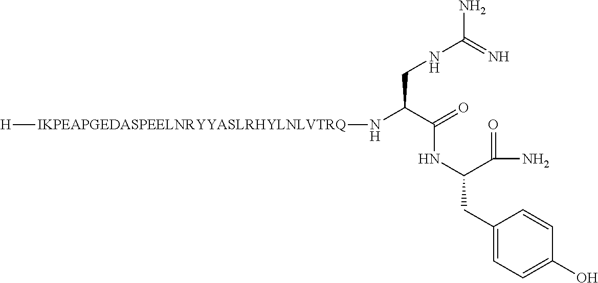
[H][IKPEAPGEDASPEELNRYYASLRHYLNLVTRQ]NC(C(=O)NC(C(=O)N)CC1=CC=C(O)C=C1)CNC(=N)N
